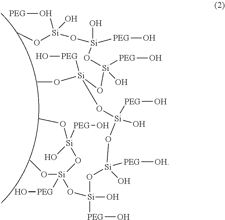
O([Si](O[PEG])(O[Si](O)([PEG]O)O[Si](O[Si](OC)(O[Si](O)([PEG]O)O[Si](O[Si](O[Si](O[Si](OC)(O)[PEG]O)(OC)[PEG]O)(O)[PEG]O)([PEG][OH])O)[PEG]O)([PEG]O)O)O)C
